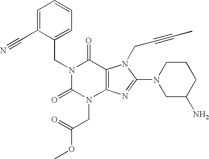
C1=C(C#N)C(CN2C(=O)N(CC(OC)=O)C3=C(C2=O)N(CC#CC)C(N2CC(N)CCC2)=N3)=CC=C1
